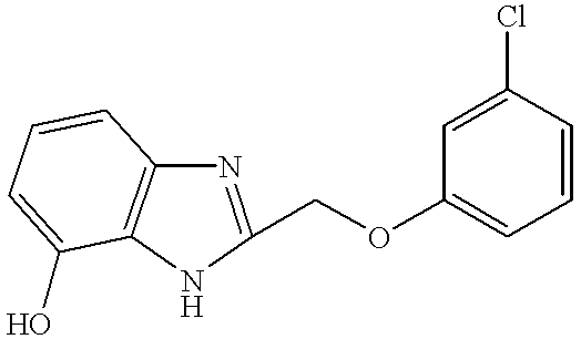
N1C(COC2=CC=CC(Cl)=C2)=NC2=C1C(O)=CC=C2
